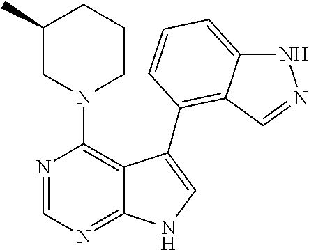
N1(C2=C3C(=NC=N2)NC=C3C2=C3C(=CC=C2)NN=C3)CCCC(C)C1
